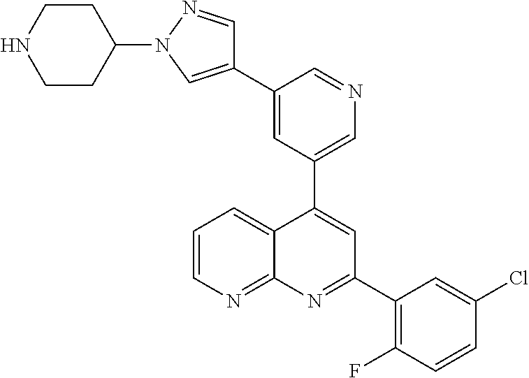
C1=C(C2=CN(C3CCNCC3)N=C2)C=NC=C1C1=CC(C2=C(F)C=CC(Cl)=C2)=NC2=NC=CC=C12
